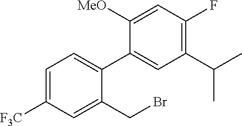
C1(C(C)C)=C(F)C=C([MeO])C(C2=CC=C([F3C])C=C2CBr)=C1
